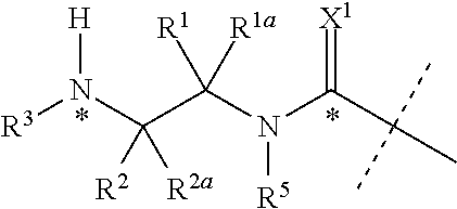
N([R3])(C(C(N(C(C(C)(C)C)=[X1])[R5])([R1a])[R1])([R2a])[R2])[H]
